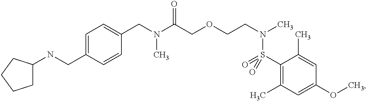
C1(CN(C(COCCN(C)S(C2=C(C)C=C(OC)C=C2C)(=O)=O)=O)C)=CC=C(CNC2CCCC2)C=C1
